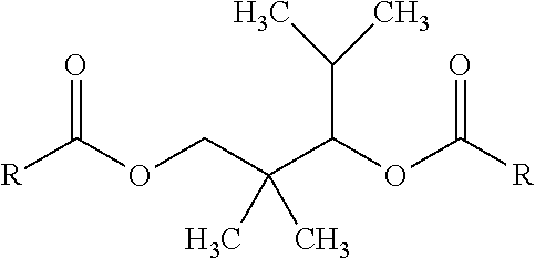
[R]C(OCC(C(OC([R])=O)C(C)C)(C)C)=O
